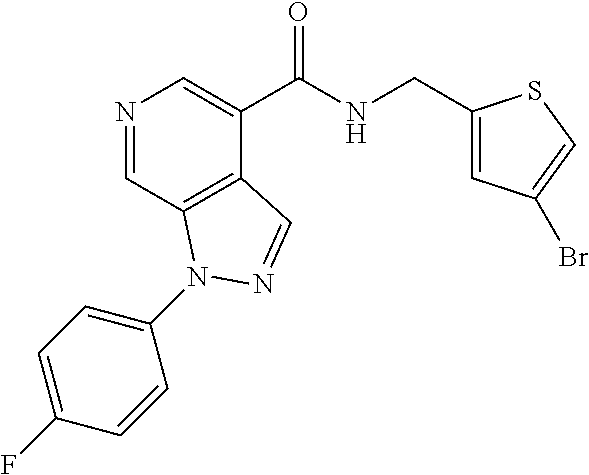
N1=CC2=C(C(C(NCC3=CC(Br)=CS3)=O)=C1)C=NN2C1=CC=C(F)C=C1
